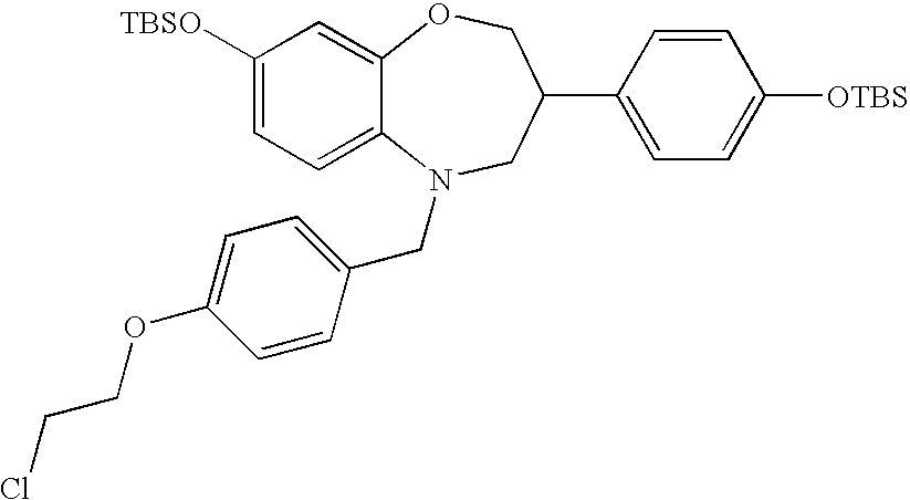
C1([TBSO])=CC=C2C(=C1)OCC(C1=CC=C([OTBS])C=C1)CN2CC1=CC=C(OCCCl)C=C1
